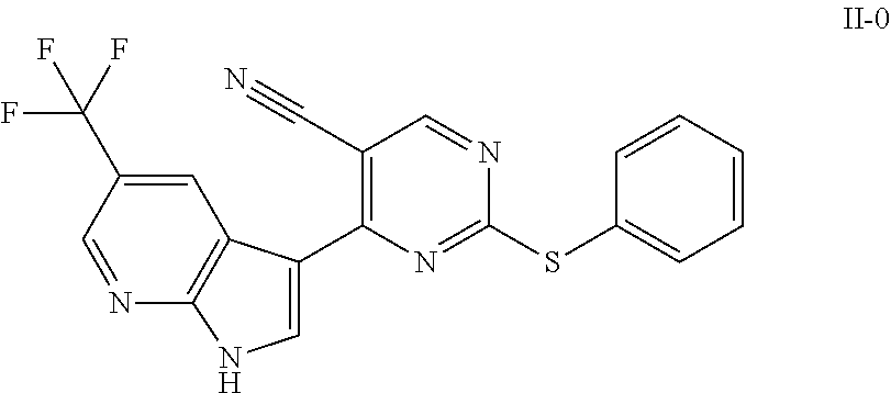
C1=C(C(F)(F)F)C=NC2=C1C(C1=C(C#N)C=NC(SC3=CC=CC=C3)=N1)=CN2
